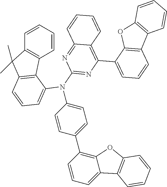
C1=CC=CC2=C1C1=C(C2(C)C)C=CC=C1N(C1=CC=C(C2=C3C(=CC=C2)C2=C(O3)C=CC=C2)C=C1)C1=NC(C2=CC=CC3=C2OC2=C3C=CC=C2)=C2C(=N1)C=CC=C2
